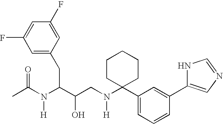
C1(F)=CC(F)=CC(CC(C(CN(C2(C3=CC=CC(C4=CN=CN4)=C3)CCCCC2)[H])O)N(C(C)=O)[H])=C1
